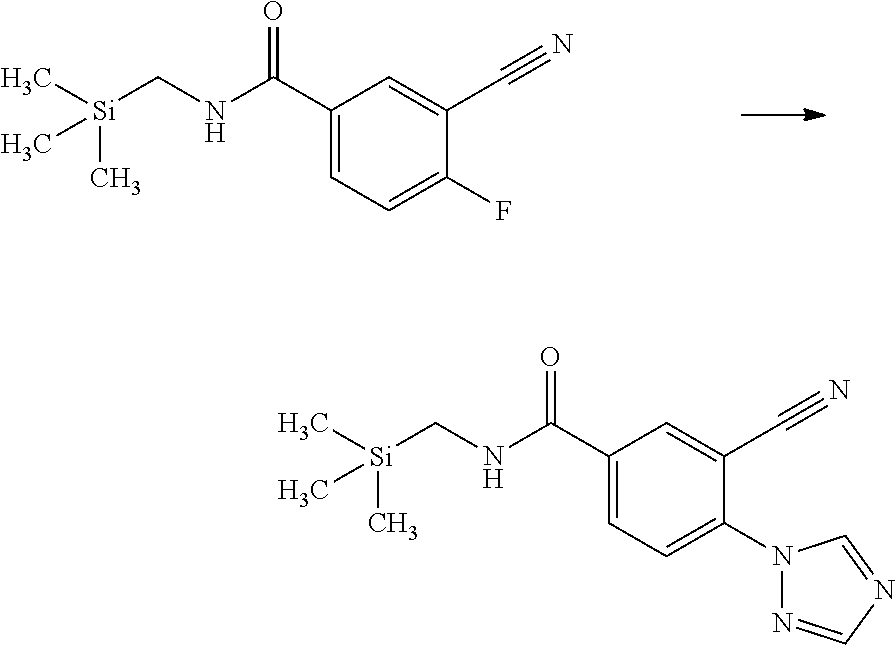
[Si](CNC(C1=CC=C(F)C(C#N)=C1)=O)(C)(C)C.[Si](CNC(C1=CC=C(N2N=CN=C2)C(C#N)=C1)=O)(C)(C)C
